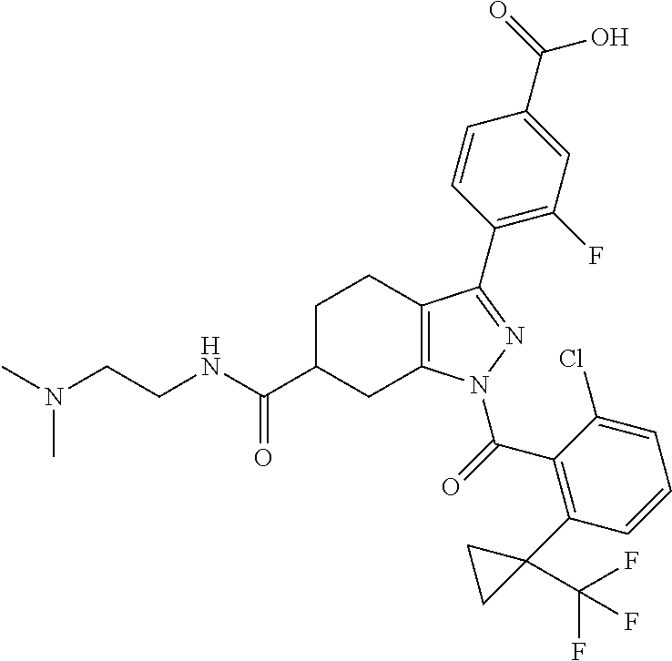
C1C(C(=O)NCCN(C)C)CC2=C(C1)C(C1=C(F)C=C(C(O)=O)C=C1)=NN2C(=O)C1=C(C2(C(F)(F)F)CC2)C=CC=C1Cl
